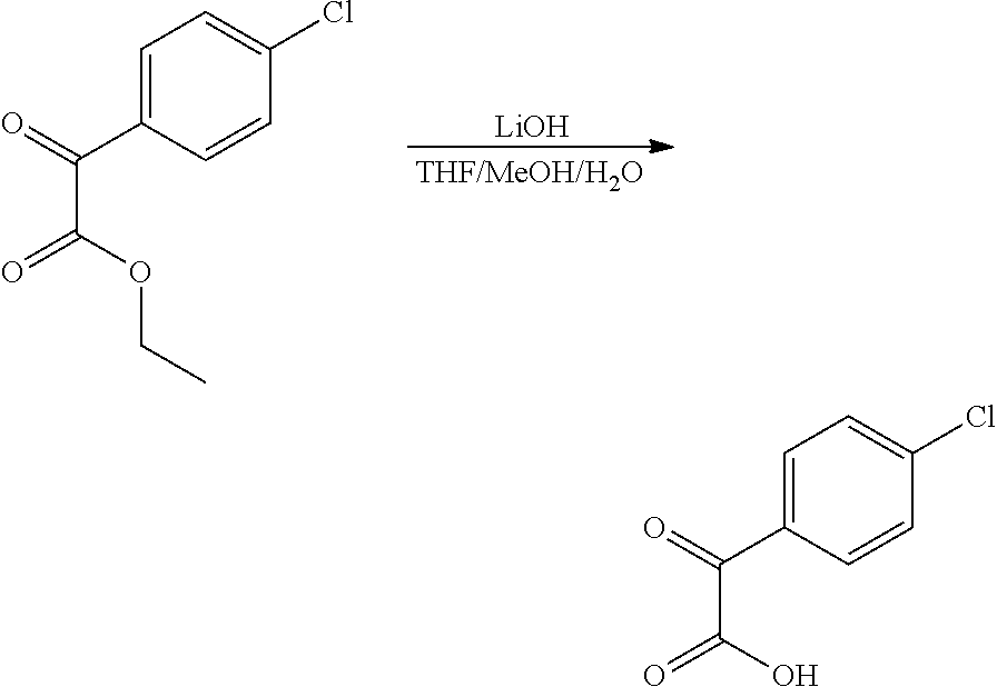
[LiOH].C1=C(C(=O)C(OCC)=O)C=CC(Cl)=C1.C1=C(C(=O)C(O)=O)C=CC(Cl)=C1
